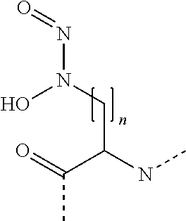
N(N(CC(C(=O)C)NC)O)=O
